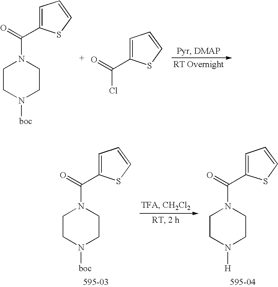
C1CN([boc])CCN1C(C1=CC=CS1)=O.ClC(C1=CC=CS1)=O.C1CN([boc])CCN1C(C1=CC=CS1)=O.C1CN([H])CCN1C(C1=CC=CS1)=O
